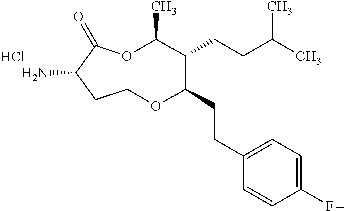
NC1C(=O)OC(C)C(CCC(C)C)C(CCC2=CC=C(F)C=C2)OCC1.Cl
